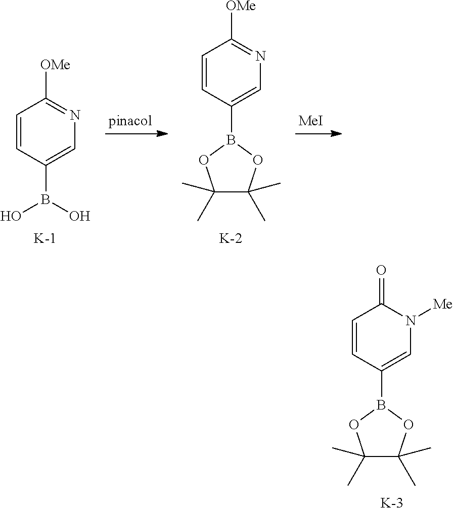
C1=CC(B2OC(C)(C)C(C)(C)O2)=CN([Me])C1=O.[K].C1=CC(B(O)O)=CN=C1[OMe].[K].C1=CC(B2OC(C)(C)C(C)(C)O2)=CN=C1[OMe].[K].[MeI]
